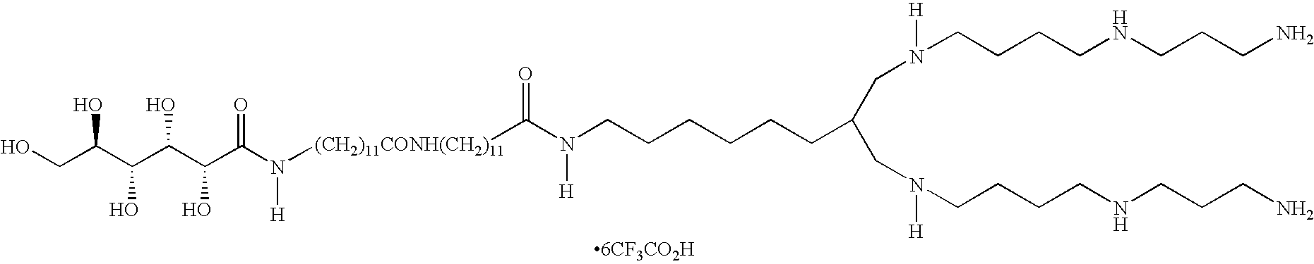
OCC(C(C(C(C(N([H])[(CH2)11CONH(CH2)11]C(N([H])CCCCCCC(CN([H])CCCCNCCCN)CN([H])CCCCNCCCN)=O)=O)O)O)O)O
